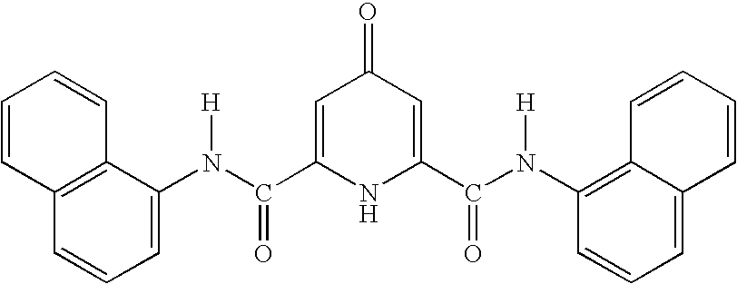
C1=C(C(N(C2=CC=CC3=C2C=CC=C3)[H])=O)NC(C(N(C2=C3C(=CC=C2)C=CC=C3)[H])=O)=CC1=O
